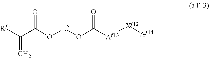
C(=C)(C(=O)O[L5]OC([Af13][Xf12][Af14])=O)[Rf7]
